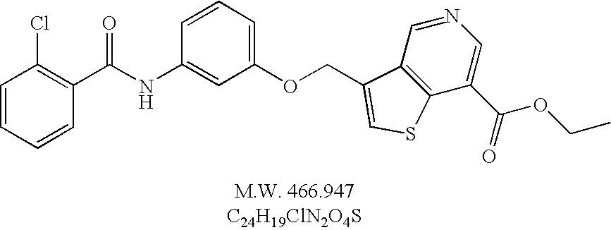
C1=CC=CC(C(NC2=CC(OCC3=CSC4=C3C=NC=C4C(=O)OCC)=CC=C2)=O)=C1Cl
